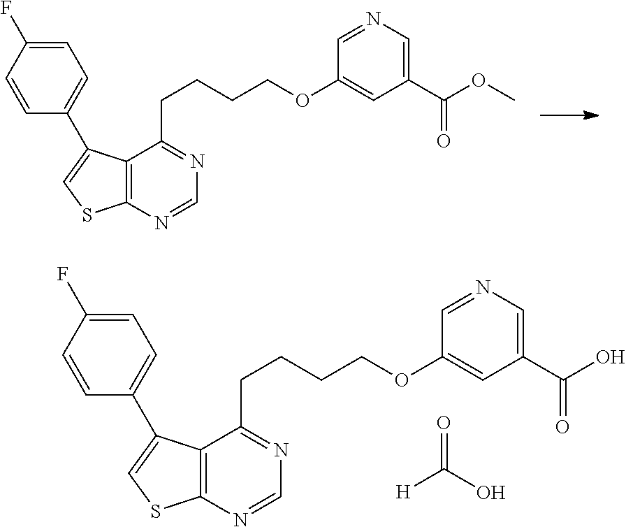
C1(C2=CSC3=C2C(CCCCOC2=CC(C(O)=O)=CN=C2)=NC=N3)=CC=C(F)C=C1.[H]C(O)=O.C1(C2=CSC3=C2C(CCCCOC2=CC(C(OC)=O)=CN=C2)=NC=N3)=CC=C(F)C=C1
